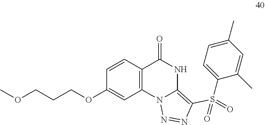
C12=C(C=CC(OCCCOC)=C1)C(=O)NC1=C(S(C3=CC=C(C)C=C3C)(=O)=O)N=NN21
